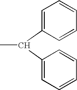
C1=C(C(C)C2=CC=CC=C2)C=CC=C1
